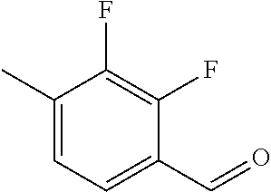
C1(F)=C(F)C(C)=CC=C1C=O
